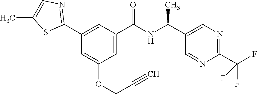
C1(C2=NC=C(C)S2)=CC(C(NC(C2=CN=C(C(F)(F)F)N=C2)C)=O)=CC(OCC#C)=C1
